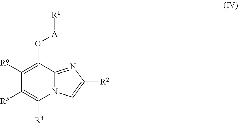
C1([R6])=C(O[A][R1])C2=NC([R2])=CN2C([R4])=C1[R5]
